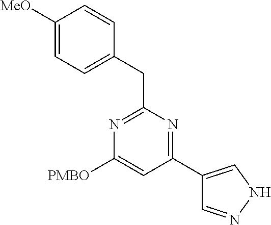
N1=C(CC2=CC=C([MeO])C=C2)N=C(C2=CNN=C2)C=C1[PMBO]
